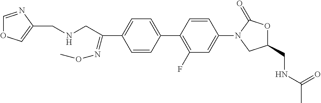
C1=C(C2=C(F)C=C(N3CC(CNC(C)=O)OC3=O)C=C2)C=CC(C(=NOC)CNCC2=COC=N2)=C1
